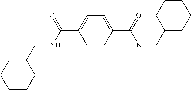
C1=CC(C(NCC2CCCCC2)=O)=CC=C1C(=O)NCC1CCCCC1
